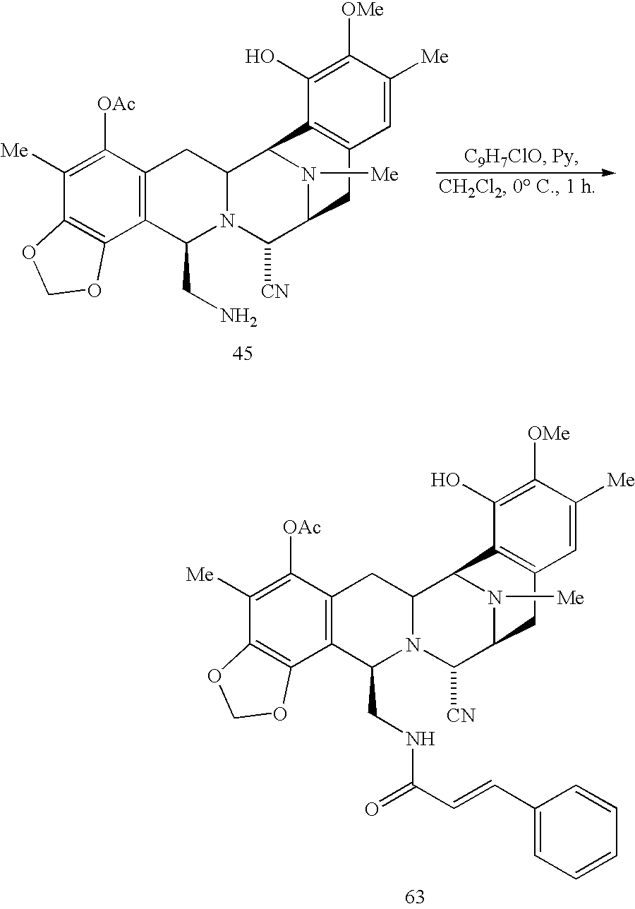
C12=C(C([OAc])=C([Me])C3=C1OCO3)CC1N(C2CNC(C=CC2=CC=CC=C2)=O)C([CN])C2N([Me])C1C1=C(C2)C=C([Me])C([OMe])=C1O.C12=C(C([OAc])=C([Me])C3=C1OCO3)CC1N(C2CN)C([CN])C2N([Me])C1C1=C(C2)C=C([Me])C([OMe])=C1O
